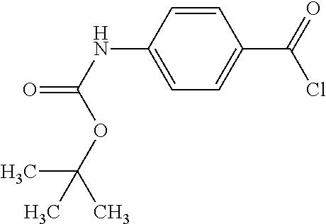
C1=CC(NC(OC(C)(C)C)=O)=CC=C1C(Cl)=O
